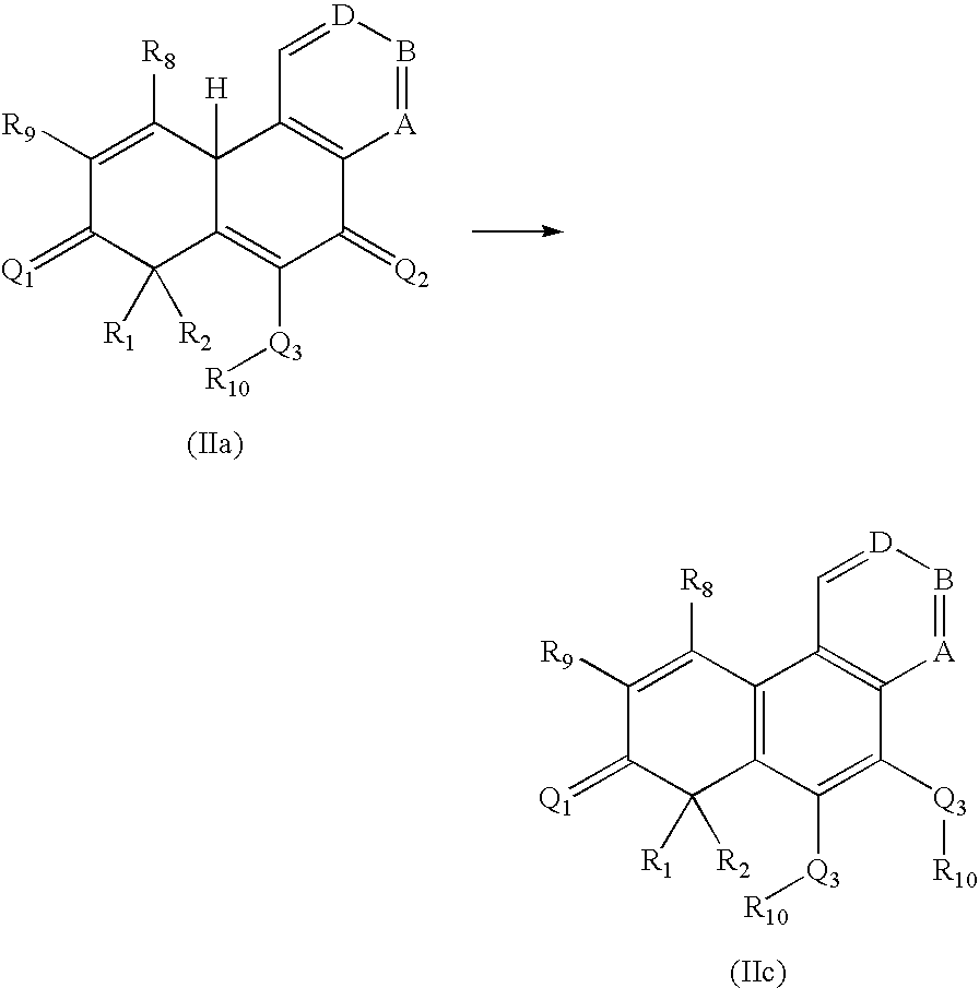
C1([R9])=C([R8])C2=C(C([R1])([R2])C1=[Q1])C([Q3][R10])=C([Q3][R10])C1=C2C=[D]B=[A]1.C1([R9])=C([R8])C2([H])C(=C([Q3][R10])C(=[Q2])C3=C2C=[D]B=[A]3)C([R1])([R2])C1=[Q1]
